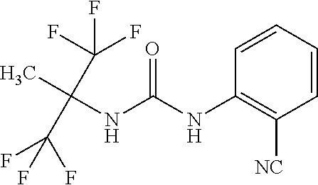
O=C(NC1=C([NC])C=CC=C1)NC(C)(C(F)(F)F)C(F)(F)F
